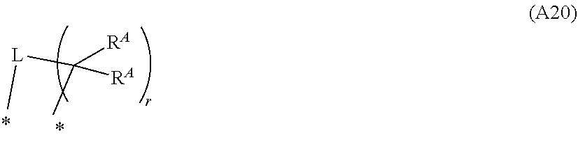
C[L]C([RA])(C)[RA]
